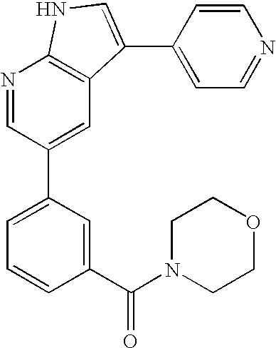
N1=CC(C2=CC=CC(C(N3CCOCC3)=O)=C2)=CC2=C1NC=C2C1=CC=NC=C1
